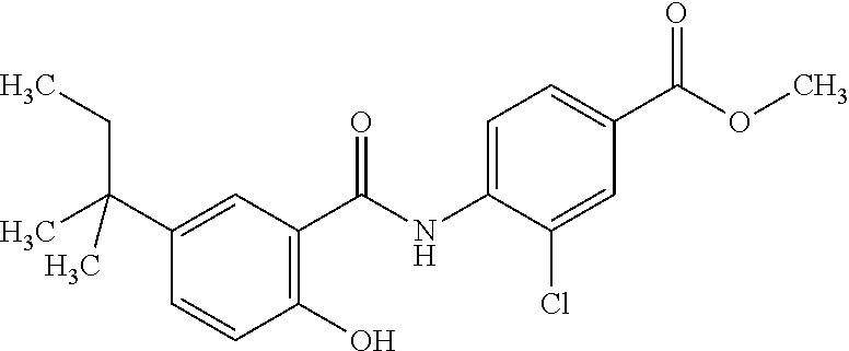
CC(C1=CC(C(NC2=CC=C(C(OC)=O)C=C2Cl)=O)=C(O)C=C1)(CC)C
